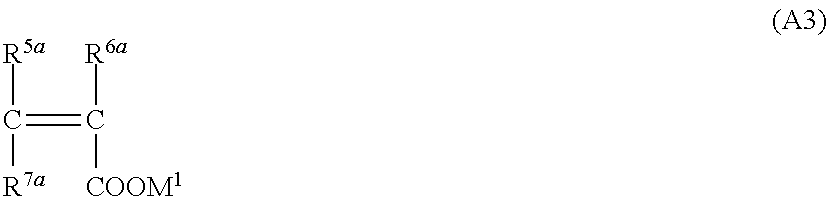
C([R5a])([R7a])=C([R6a])[COOM1]
